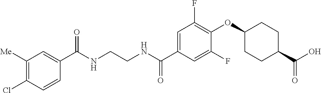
C1(C(NCCNC(C2=CC(F)=C(OC3CCC(C(O)=O)CC3)C(F)=C2)=O)=O)=CC([Me])=C(Cl)C=C1
